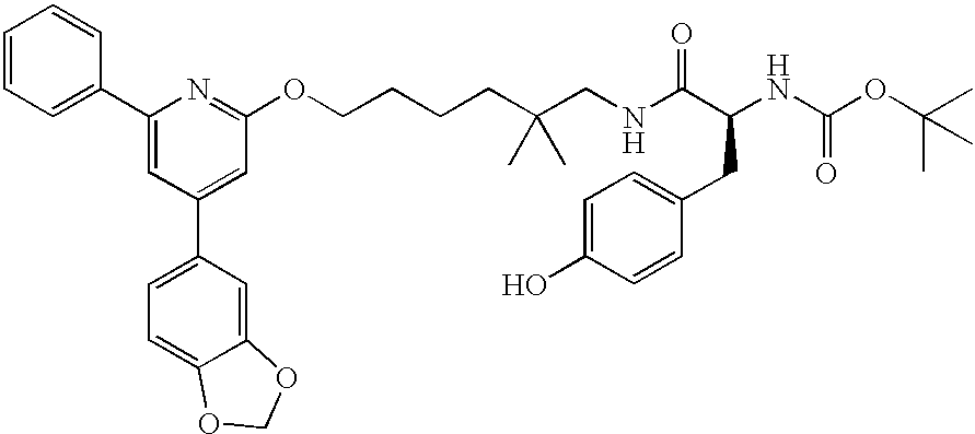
C1=CC=C(C2=CC(C3=CC=C4C(=C3)OCO4)=CC(OCCCCC(CNC(C(CC3=CC=C(O)C=C3)NC(OC(C)(C)C)=O)=O)(C)C)=N2)C=C1
